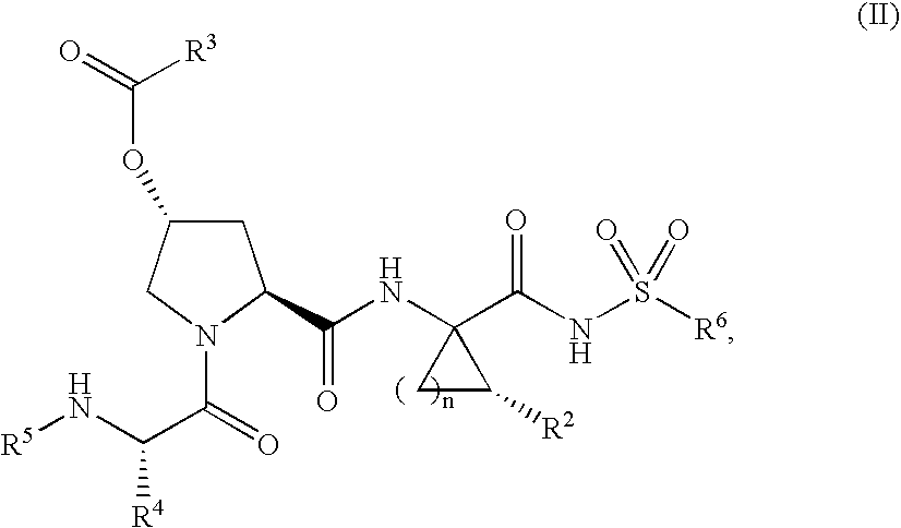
C1C(OC(=O)[R3])CN(C(=O)C(N[R5])[R4])C1C(NC1(C(NS([R6])(=O)=O)=O)CC1[R2])=O
